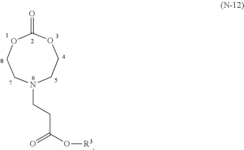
O1CCN(CCC(O[R3])=O)CCOC1=O
